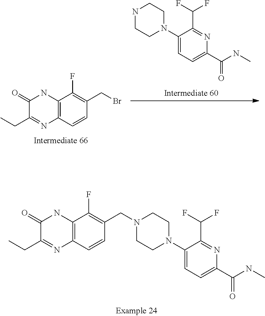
C12=C(C=CC(CBr)=C1F)N=C(CC)C(=O)N2.C1(N2CCNCC2)=CC=C(C(NC)=O)N=C1C(F)F.C1(N2CCN(CC3=C(F)C4=C(C=C3)N=C(CC)C(=O)N4)CC2)=CC=C(C(NC)=O)N=C1C(F)F
